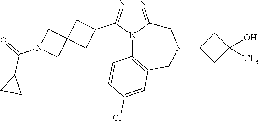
N1=C2N(C(C3CC4(C3)CN(C(=O)C3CC3)C4)=N1)C1=C(CN(C3CC(O)([CF3])C3)C2)C=C(Cl)C=C1
